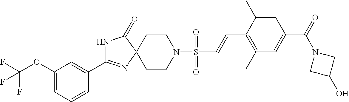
C1(OC(F)(F)F)=CC=CC(C2=NC3(C(=O)N2)CCN(S(C=CC2=C(C)C=C(C(=O)N4CC(O)C4)C=C2C)(=O)=O)CC3)=C1
